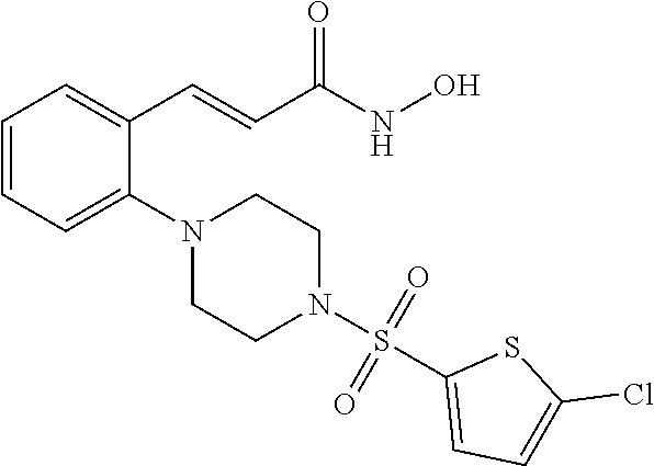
C1=CC=C(N2CCN(S(=O)(=O)C3=CC=C(Cl)S3)CC2)C(C=CC(NO)=O)=C1
